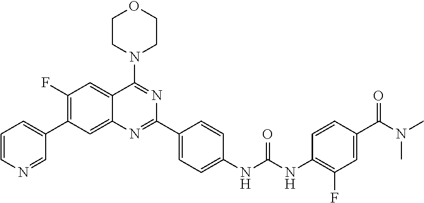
C1(F)=C(C2=CC=CN=C2)C=C2C(=C1)C(N1CCOCC1)=NC(C1=CC=C(NC(NC3=C(F)C=C(C(N(C)C)=O)C=C3)=O)C=C1)=N2
